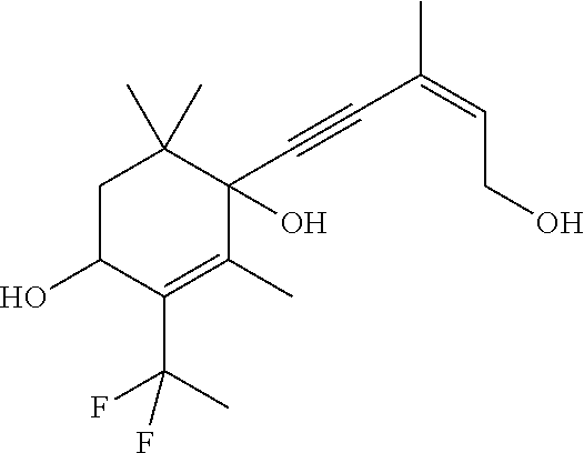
C1C(O)C(C(C)(F)F)=C(C)C(O)(C#CC(=CCO)C)C1(C)C
